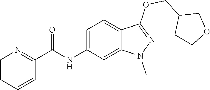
C1=CC=CC(C(NC2=CC=C3C(=C2)N(C)N=C3OCC2CCOC2)=O)=N1
